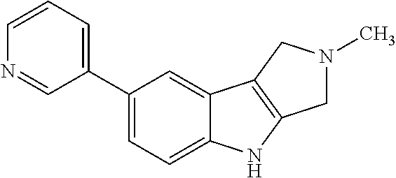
C1(C2=CC=CN=C2)=CC=C2C(=C1)C1=C(N2)CN(C)C1
